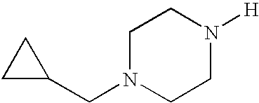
C1C(CN2CCN([H])CC2)C1
